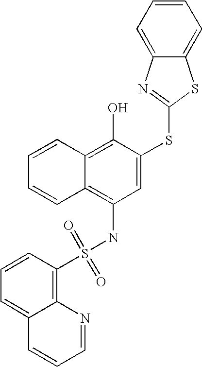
C1=CC=CC2=C(O)C(SC3=NC4=CC=CC=C4S3)=CC(NS(C3=C4C(=CC=C3)C=CC=N4)(=O)=O)=C12
